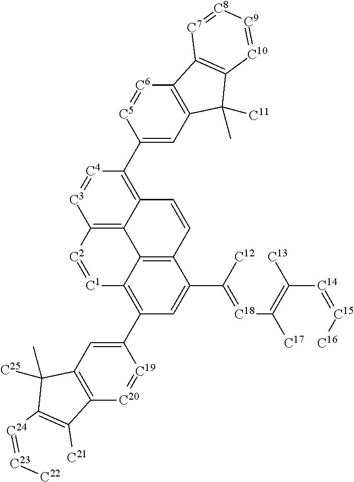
[C6]1=[C5]C(C2=C3C4=C([C3]=[C4]2)[C2]=[C1]C2=C(C5=CC6=C([C20]=[C19]5)C([C21])=C([C24]=[C23][C22])C6([C25])C)C=C(C([C12])=[C18]C(=C([C13])[C14]=[C15][C16])[C17])C(=C42)C=C3)=CC2=C1C1=C(C2([C11])C)[C10]=[C9][C8]=[C7]1
